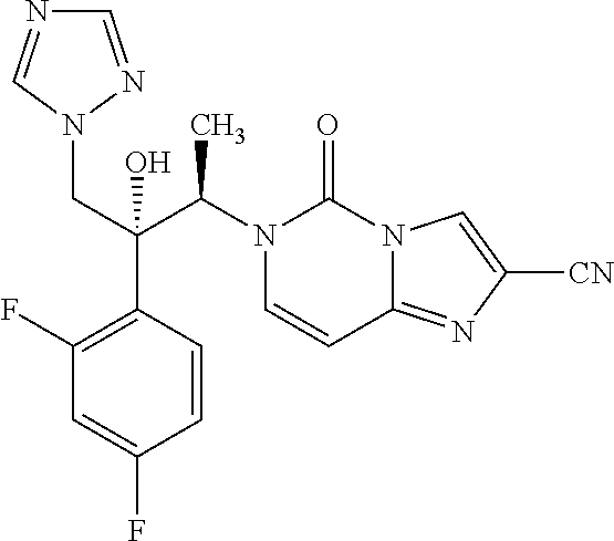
N1(C(C(CN2N=CN=C2)(C2=C(F)C=C(F)C=C2)O)C)C=CC2=NC([CN])=CN2C1=O
